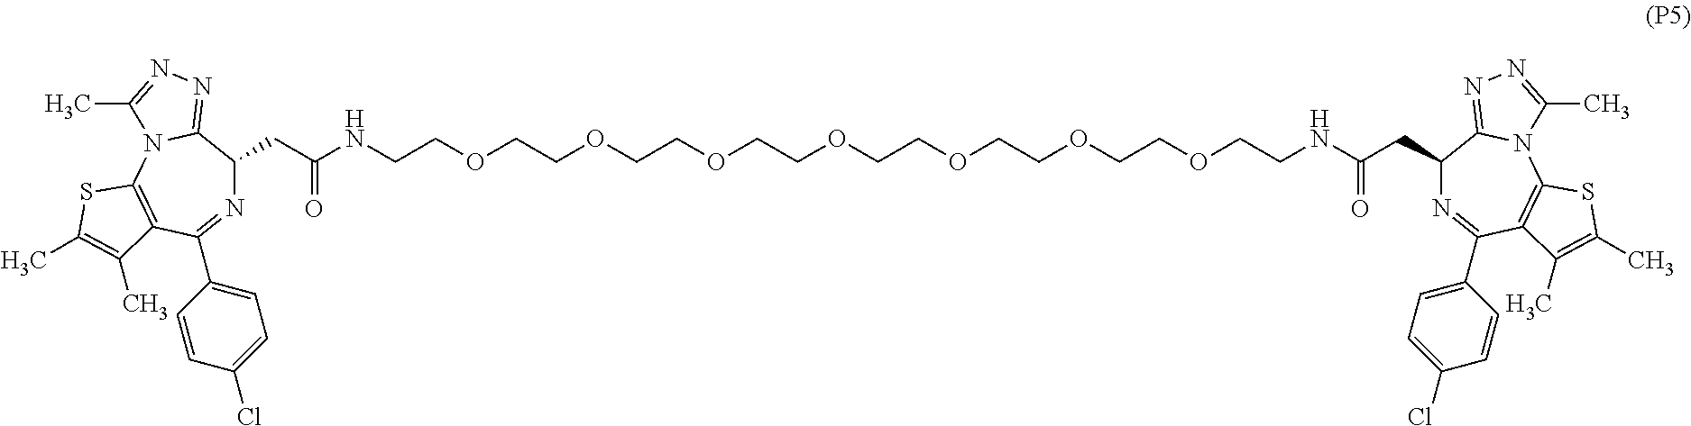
N1=C(C2=CC=C(Cl)C=C2)C2=C(N3C(=NN=C3C)C1CC(=O)NCCOCCOCCOCCOCCOCCOCCOCCNC(CC1N=C(C3=CC=C(Cl)C=C3)C3=C(N4C1=NN=C4C)SC(C)=C3C)=O)SC(C)=C2C
